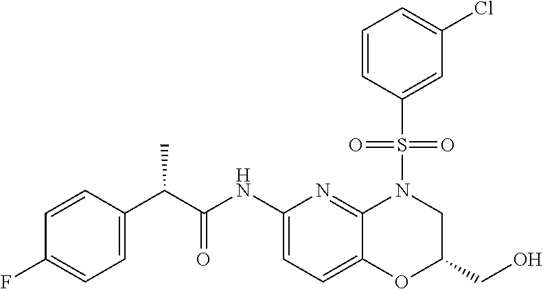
C(C)(C1=CC=C(F)C=C1)C(NC1=CC=C2C(=N1)N(S(C1=CC(Cl)=CC=C1)(=O)=O)CC(CO)O2)=O
